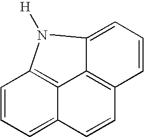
C1=CC=C2C3=C1N([H])C1=CC=CC(=C31)C=C2
